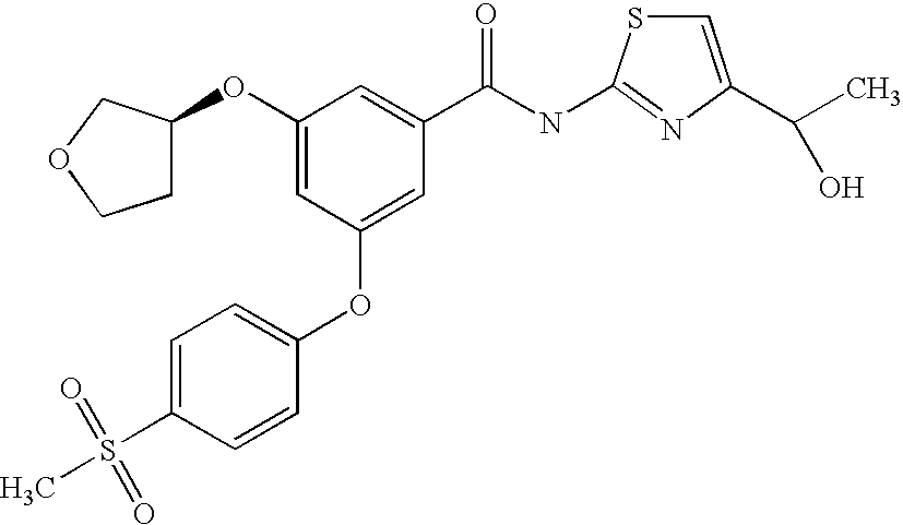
C1(OC2COCC2)=CC(OC2=CC=C(S(C)(=O)=O)C=C2)=CC(C(NC2=NC(C(C)O)=CS2)=O)=C1
